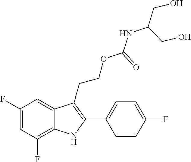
C1(F)=C2C(=CC(F)=C1)C(CCOC(NC(CO)CO)=O)=C(C1=CC=C(F)C=C1)N2
